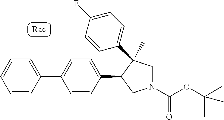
C1=CC(C2=CC=C(C3CN(C(=O)OC(C)(C)C)CC3(C)C3=CC=C(F)C=C3)C=C2)=CC=C1
